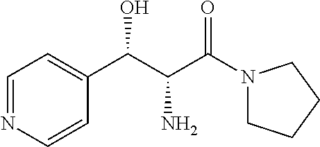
C1=NC=CC(C(C(C(N2CCCC2)=O)N)O)=C1
